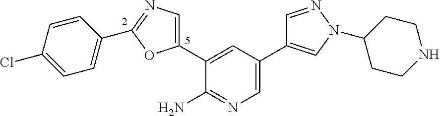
C1(C2=CN=C(C3=CC=C(Cl)C=C3)O2)=CC(C2=CN(C3CCNCC3)N=C2)=CN=C1N
